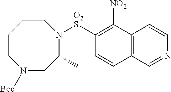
C1([O2S]N2C(C)CN([Boc])CCCC2)=C([NO2])C2=C(C=C1)C=NC=C2
